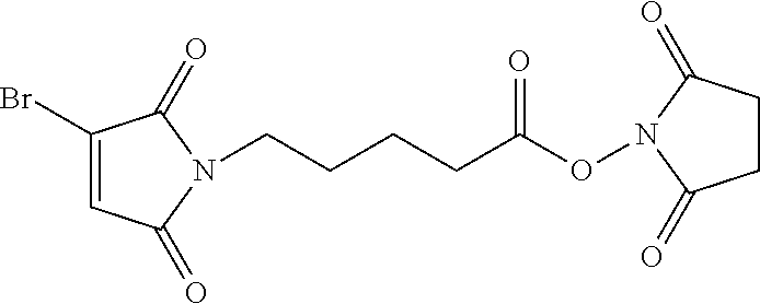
C1(Br)=CC(=O)N(CCCCC(ON2C(=O)CCC2=O)=O)C1=O
